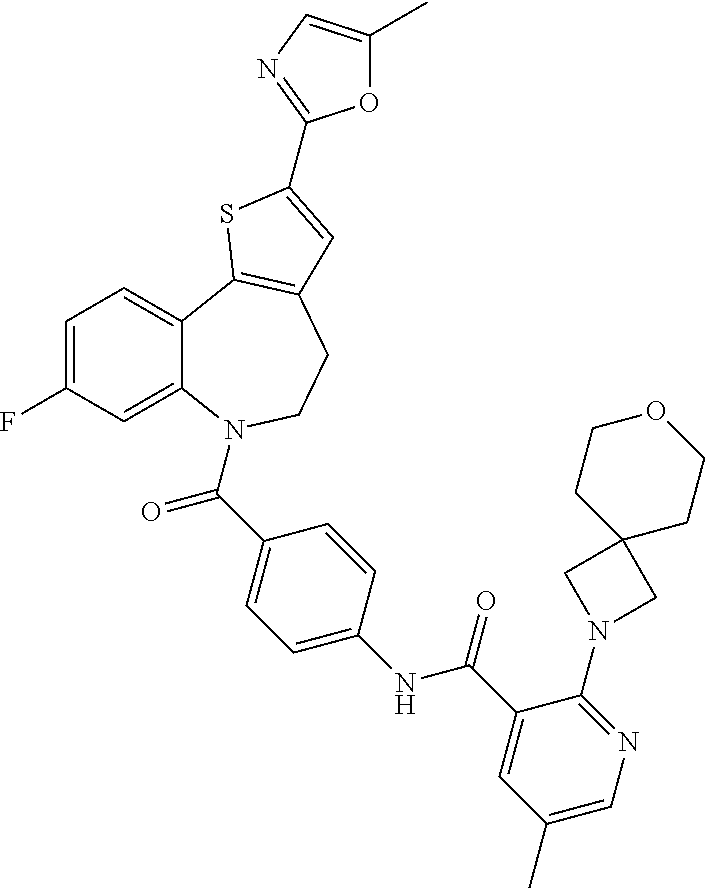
C1=C(F)C=C2C(=C1)C1=C(CCN2C(C2=CC=C(NC(C3=CC(C)=CN=C3N3CC4(C3)CCOCC4)=O)C=C2)=O)C=C(C2=NC=C(C)O2)S1
